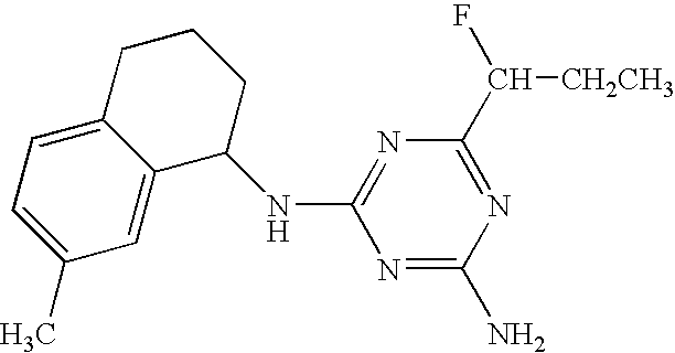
C1(C)=CC=C2C(=C1)C(NC1=NC(C([CH2CH3])F)=NC(N)=N1)CCC2
